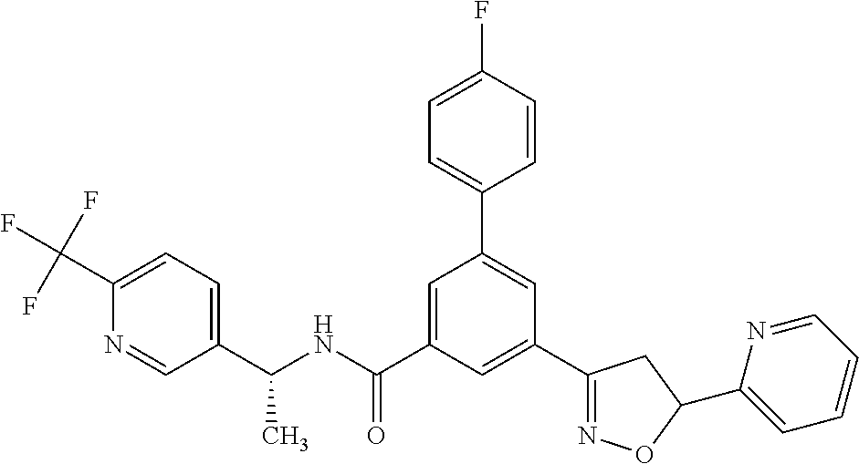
C1(C(NC(C2=CC(C3=CC=C(F)C=C3)=CC(C3=NOC(C4=CC=CC=N4)C3)=C2)=O)C)=CC=C(C(F)(F)F)N=C1
